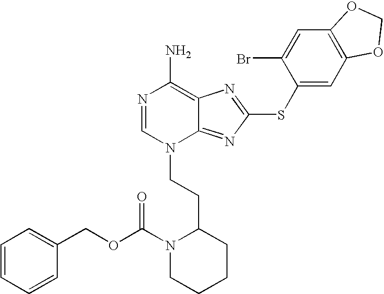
N1=CN(CCC2N(C(OCC3=CC=CC=C3)=O)CCCC2)C2=NC(SC3=CC4=C(C=C3Br)OCO4)=NC2=C1N
